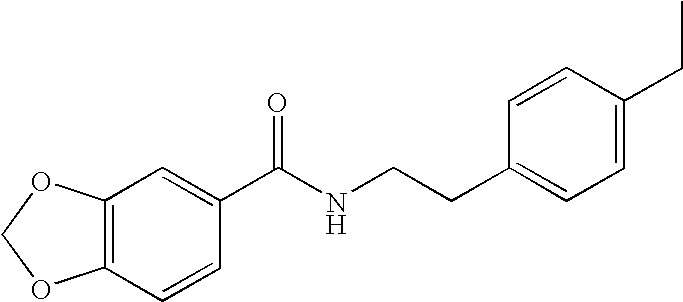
C1=C(CCNC(=O)C2=CC3=C(C=C2)OCO3)C=CC(CC)=C1
